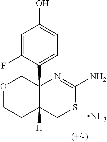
C1=C(F)C(C23COCCC2([H])CSC(N)=N3)=CC=C1O.N
